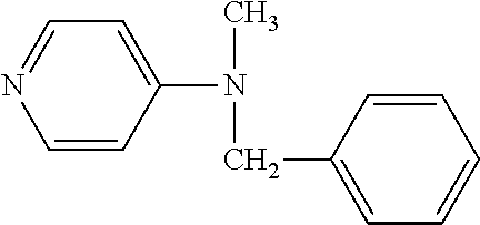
C1=CC(N(C)CC2=CC=CC=C2)=CC=N1
